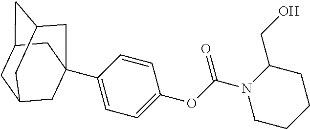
C1C2CC3CC(C4=CC=C(OC(N5CCCCC5CO)=O)C=C4)(CC1C3)C2
